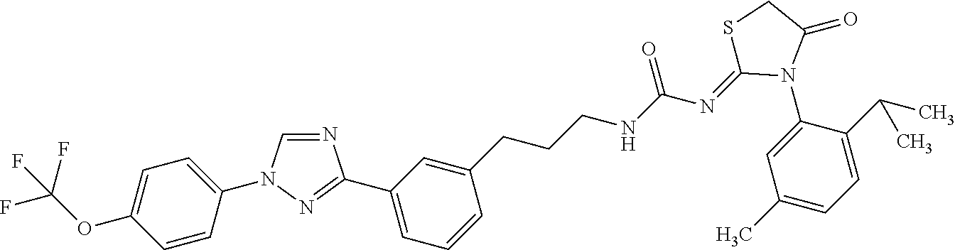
N1=CN(C2=CC=C(OC(F)(F)F)C=C2)N=C1C1=CC=CC(CCCNC(N=C2SCC(=O)N2C2=CC(C)=CC=C2C(C)C)=O)=C1
